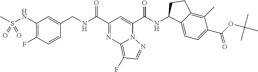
C(=O)(C1=CC(C(=O)NCC2=CC(NS(C)(=O)=O)=C(F)C=C2)=NC2=C(F)C=NN21)NC1C2=CC=C(C(OC(C)(C)C)=O)C(C)=C2CC1
